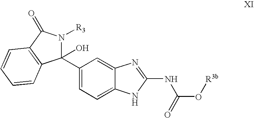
C1(C2(O)N([R3])C(=O)C3=C2C=CC=C3)=CC=C2C(=C1)N=C(NC(O[R3b])=O)N2
